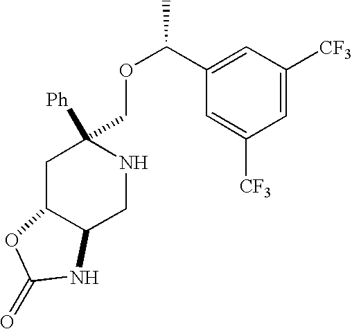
C1=C([CF3])C=C(C(OCC2([Ph])CC3C(CN2)NC(=O)O3)C)C=C1[CF3]
